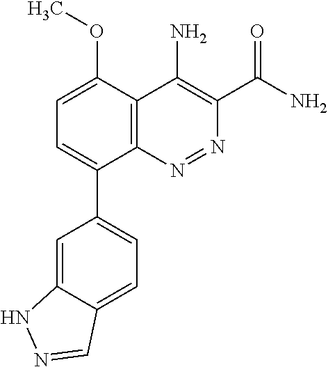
C1=C(OC)C2=C(C(C3=CC=C4C(=C3)NN=C4)=C1)N=NC(C(N)=O)=C2N
